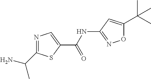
N1=C(C(C)N)SC(C(NC2=NOC(C(C)(C)C)=C2)=O)=C1
